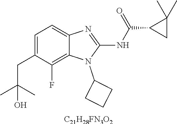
C1=C(CC(C)(C)O)C(F)=C2C(=C1)N=C(NC(C1CC1(C)C)=O)N2C1CCC1.[C21H28FN3O2]
